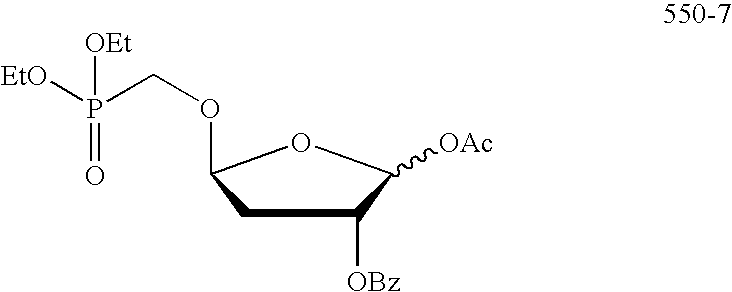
C1C([OBz])C([OAc])OC1OCP([EtO])([OEt])=O
